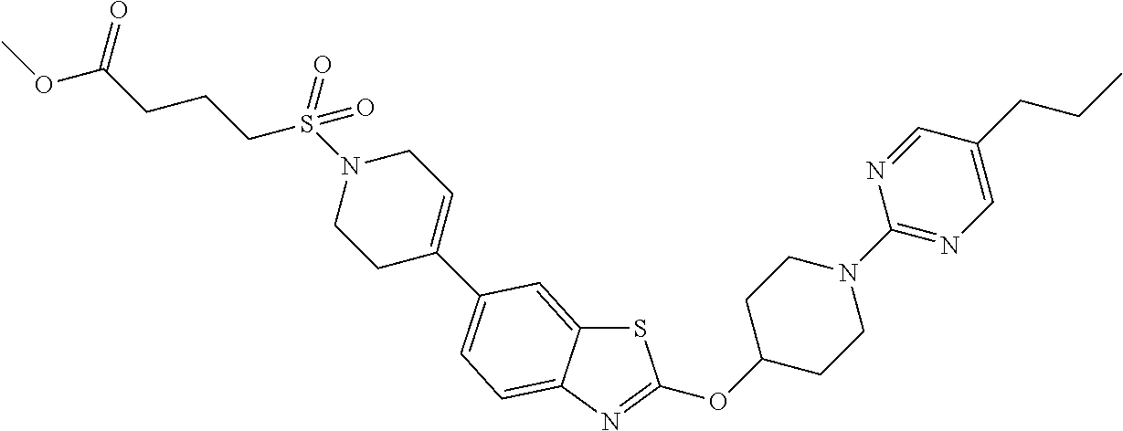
S1C2=CC(C3=CCN(S(=O)(CCCC(OC)=O)=O)CC3)=CC=C2N=C1OC1CCN(C2=NC=C(CCC)C=N2)CC1
